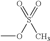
COS(=O)(=O)C
